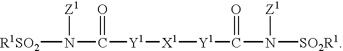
[X1]([Y1]C(N([SO2R1])[Z1])=O)[Y1]C(=O)N([Z1])[R1SO2]
